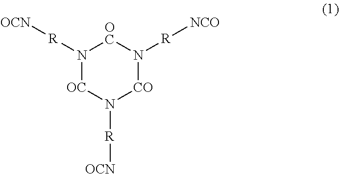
N1([R][OCN])[OC]N([R][OCN])[CO]N([R][NCO])[OC]1
